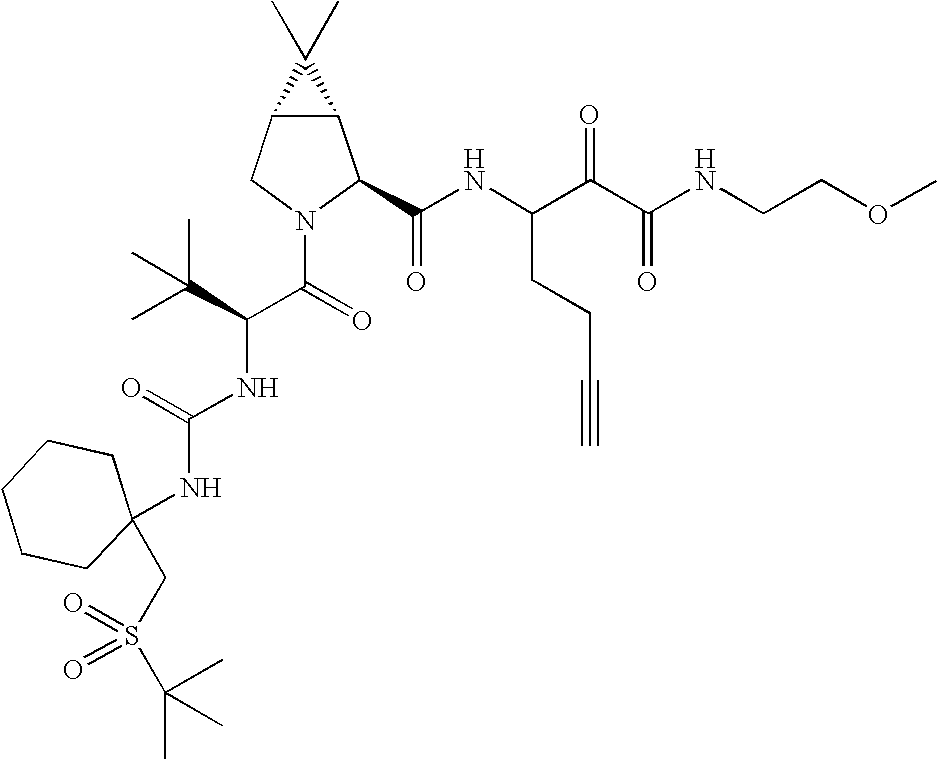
C12C(CN(C(=O)C(C(C)(C)C)NC(NC3(CS(C(C)(C)C)(=O)=O)CCCCC3)=O)C1C(NC(C(C(NCCOC)=O)=O)CCC#C)=O)C2(C)C
